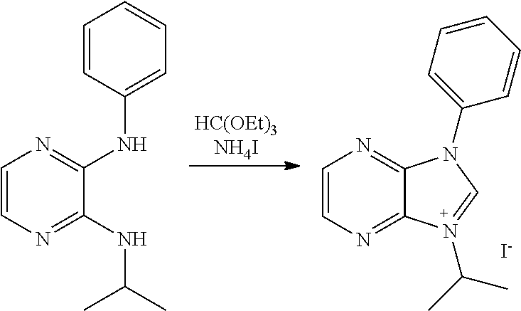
C1=CN=C2C(=N1)N(C1=CC=CC=C1)C=N2C(C)C.[I-].C1=CN=C(NC(C)C)C(NC2=CC=CC=C2)=N1
